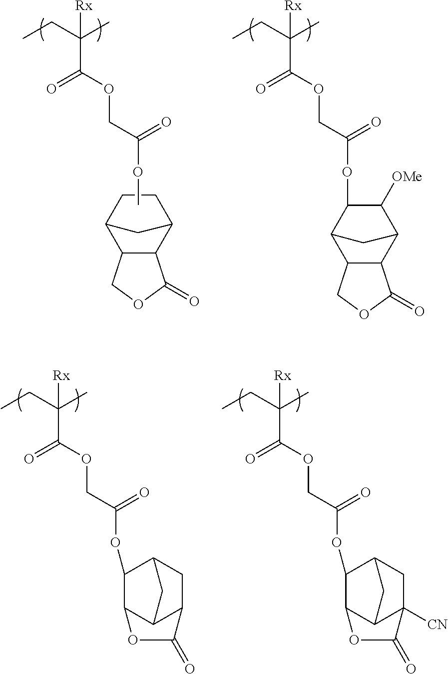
CCC(C)([Rx])C(OCC(=O)OC1C([OMe])C2C3C(C1C2)COC3=O)=O.CCC(C)([Rx])C(OCC(=O)OC)=O.C12C(C3CCC1C3)C(=O)OC2.CCC(C)([Rx])C(OCC(=O)OC1C2C3C(CC1C3)C(=O)O2)=O.CCC(C)([Rx])C(OCC(=O)OC1C2C3C([CN])(CC1C3)C(=O)O2)=O
